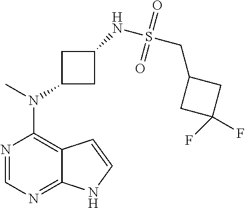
N1=CN=C2C(=C1N(C)C1CC(NS(CC3CC(F)(F)C3)(=O)=O)C1)C=CN2
